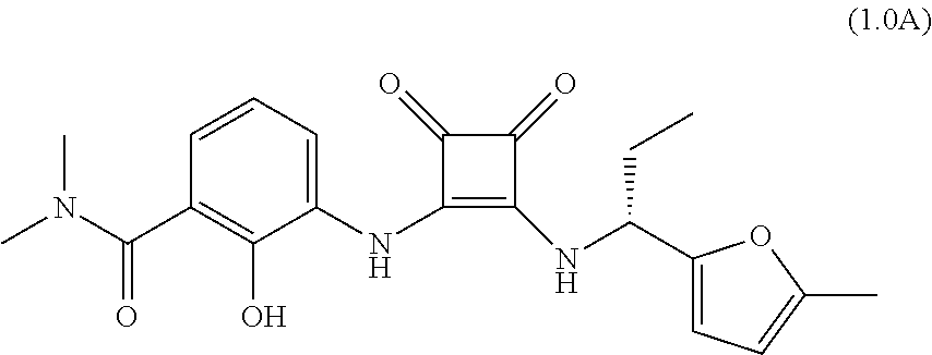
C1(NC2=C(NC(C3=CC=C(C)O3)CC)C(=O)C2=O)=CC=CC(C(N(C)C)=O)=C1O
